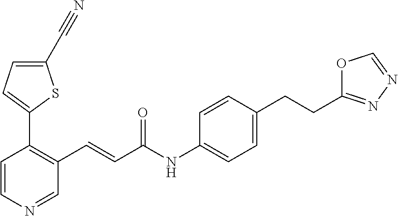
C1=CN=CC(C=CC(NC2=CC=C(CCC3=NN=CO3)C=C2)=O)=C1C1=CC=C(C#N)S1
